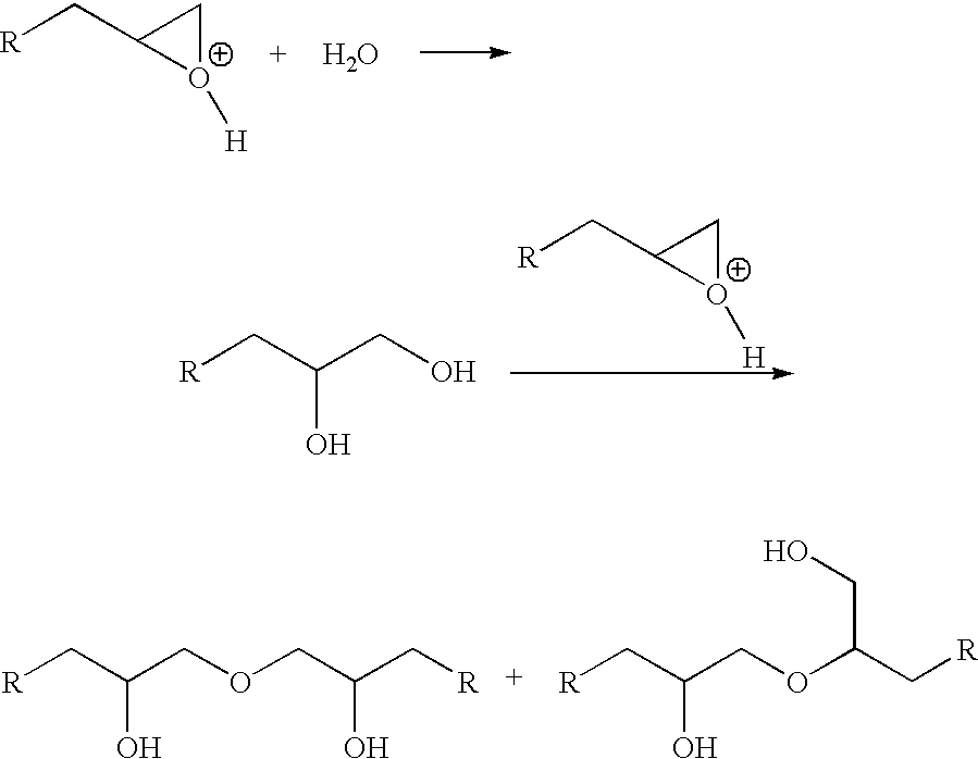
[R]CC1[O+]([H])C1.O.[R]CC(CO)O.[R]CC1[O+]([H])C1.[R]CC(COCC(C[R])O)O.[R]CC(COC(C[R])CO)O
